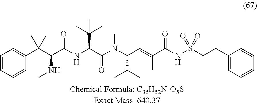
C1=CC=CC(C(C(C(NC(C(N(C(C=C(C(NS(CCC2=CC=CC=C2)(=O)=O)=O)C)C(C)C)C)=O)C(C)(C)C)=O)NC)(C)C)=C1
